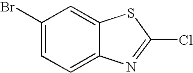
C1(Br)=CC=C2C(=C1)SC(Cl)=N2
